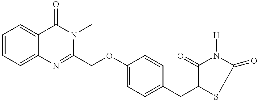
C1=CC=C2C(=C1)C(=O)N(C)C(COC1=CC=C(CC3C(=O)N([H])C(=O)S3)C=C1)=N2
